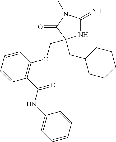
N1C(=N)N(C)C(=O)C1(CC1CCCCC1)COC1=C(C(=O)NC2=CC=CC=C2)C=CC=C1
